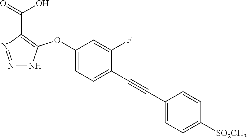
N1=NNC(OC2=CC=C(C#CC3=CC=C([SO2CH3])C=C3)C(F)=C2)=C1C(=O)O
